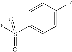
C1=CC(F)=CC=C1S(*)(=O)=O
